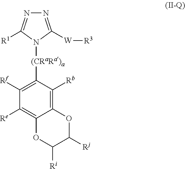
C1([Rf])=C([(CRaRa)a]N2C([W][R3])=NN=C2[R1])C([Rb])=C2C(=C1[Re])OC([Ri])C([Rj])O2
